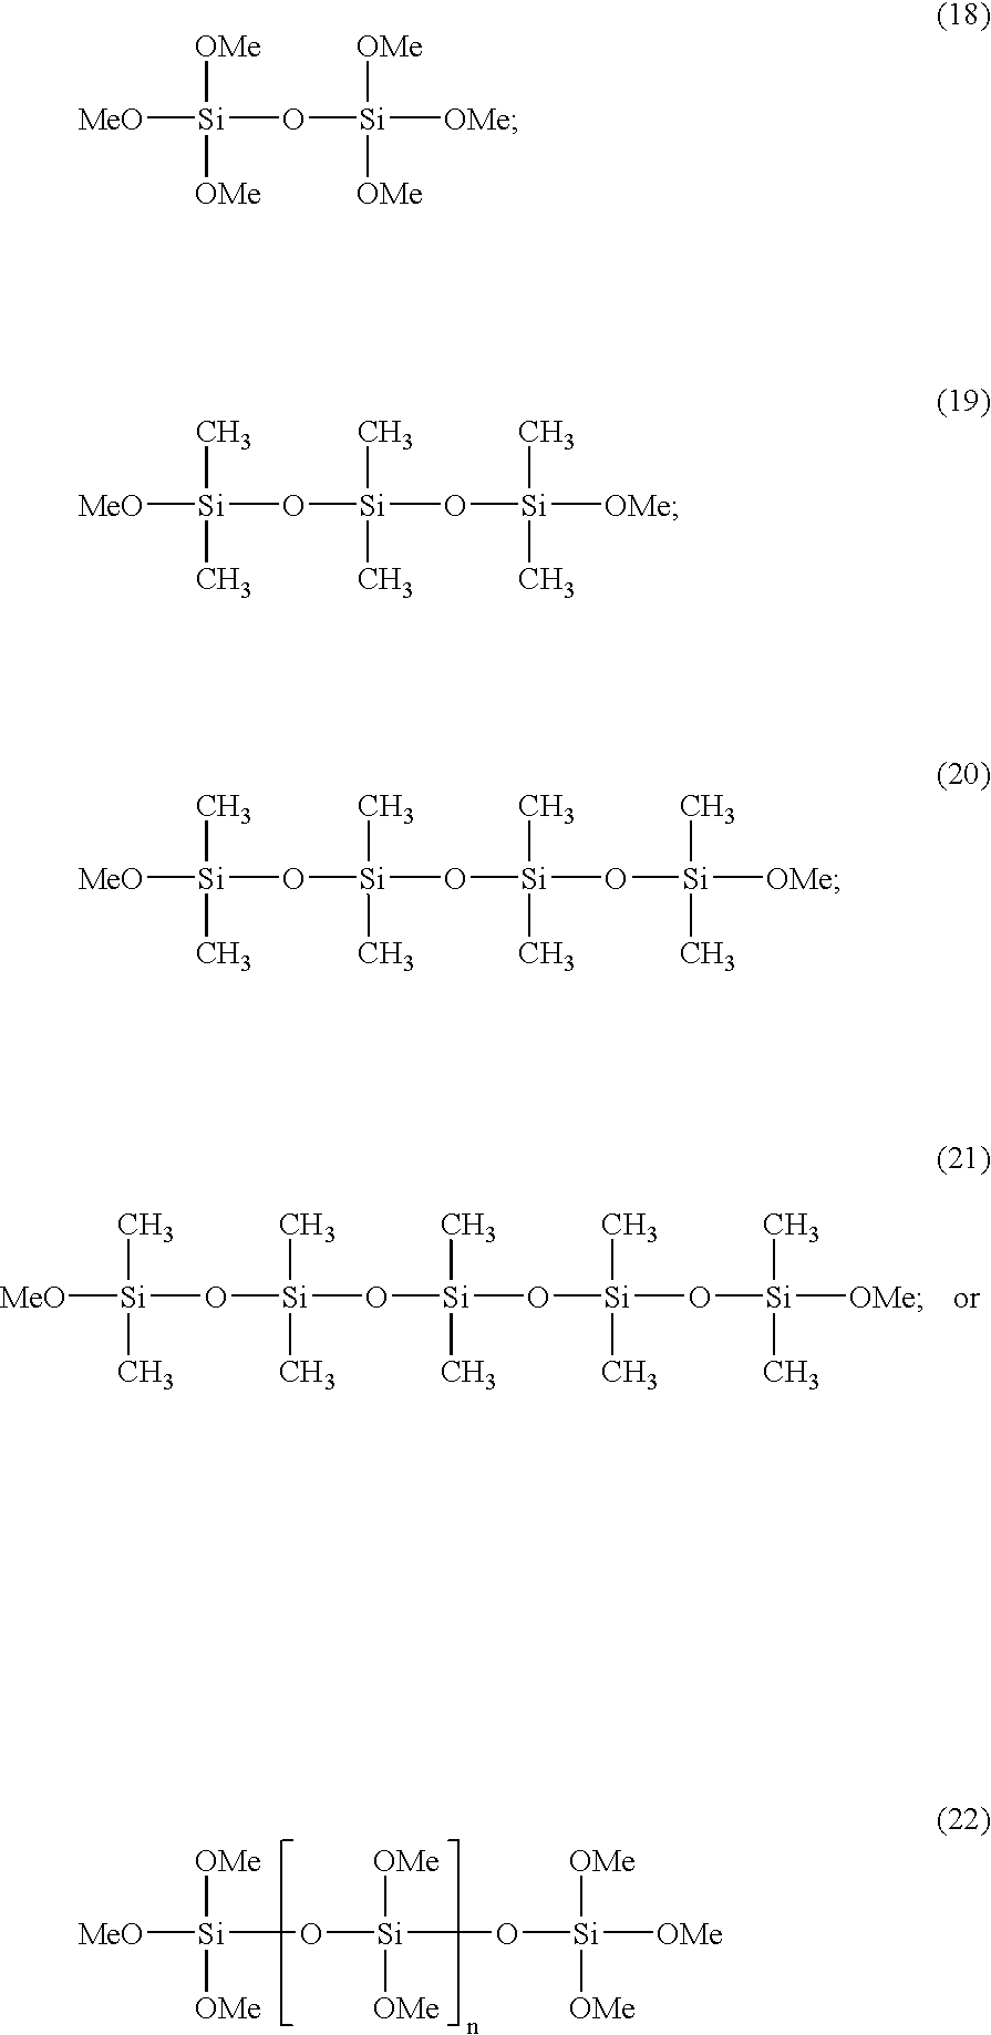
[Si]([MeO])(C)(C)O[Si](O[Si](O[Si](O[Si]([OMe])(C)C)(C)C)(C)C)(C)C.[Si]([MeO])([OMe])([OMe])O[Si](O[Si]([OMe])([OMe])[OMe])([OMe])[OMe].[Si]([MeO])([OMe])([OMe])O[Si]([OMe])([OMe])[OMe].[Si]([MeO])(C)(C)O[Si](O[Si]([OMe])(C)C)(C)C.[Si]([MeO])(C)(C)O[Si](O[Si](O[Si]([OMe])(C)C)(C)C)(C)C
